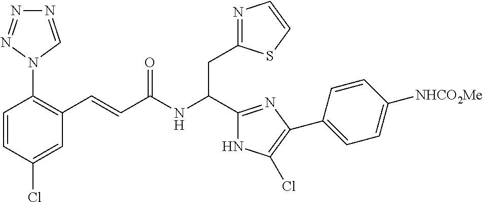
C1=CC(Cl)=CC(C=CC(NC(C2=NC(C3=CC=C([NHCO2Me])C=C3)=C(Cl)N2)CC2=NC=CS2)=O)=C1N1C=NN=N1
